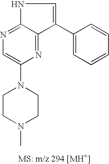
N1=C2C(=NC(N3CCN(C)CC3)=C1)C(C1=CC=CC=C1)=CN2
